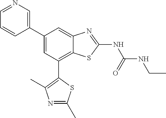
C1=NC=C(C2=CC(C3=C(C)N=C(C)S3)=C3C(=C2)N=C(NC(NCC)=O)S3)C=C1
